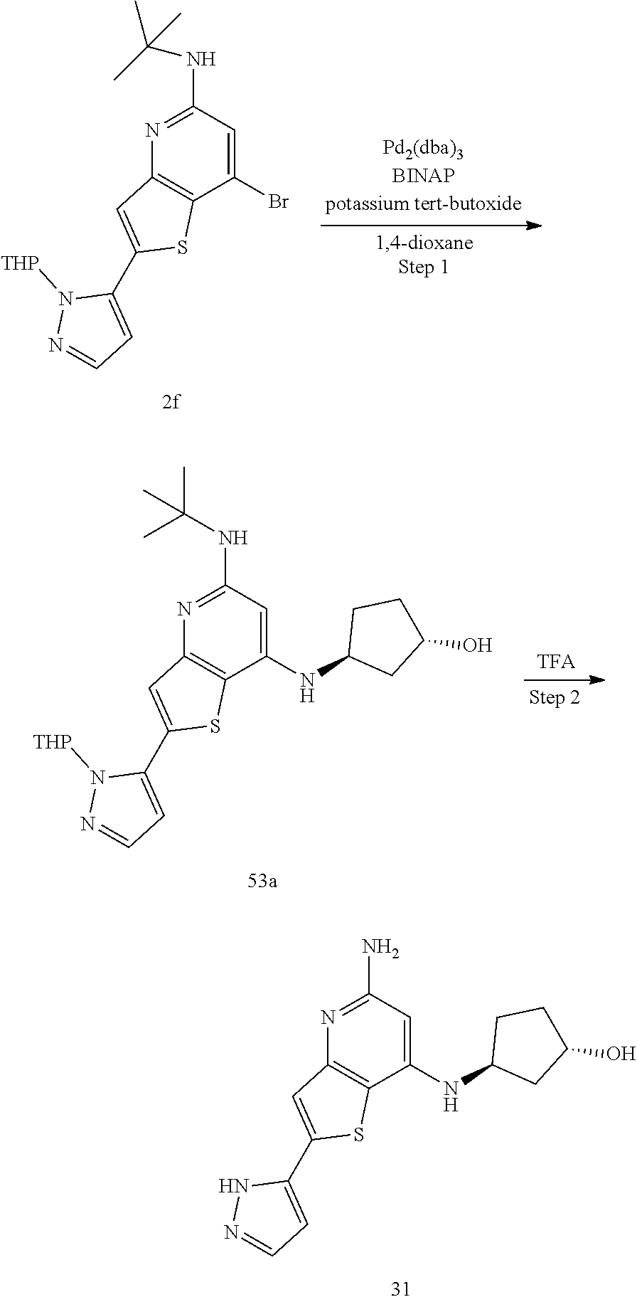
N1=C(N)C=C(NC2CC(O)CC2)C2=C1C=C(C1=CC=NN1)S2.N1=C(NC(C)(C)C)C=C(Br)C2=C1C=C(C1=CC=NN1[THP])S2.N1=C(NC(C)(C)C)C=C(NC2CC(O)CC2)C2=C1C=C(C1=CC=NN1[THP])S2
